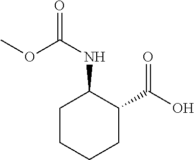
C1(NC(=O)OC)C(C(O)=O)CCCC1
